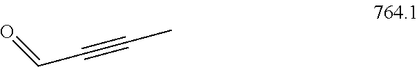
C(C)#CC=O
